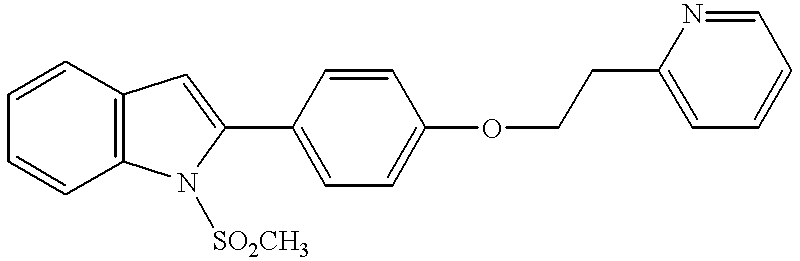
C1=CC=CC2=C1C=C(C1=CC=C(OCCC3=CC=CC=N3)C=C1)N2[SO2CH3]
